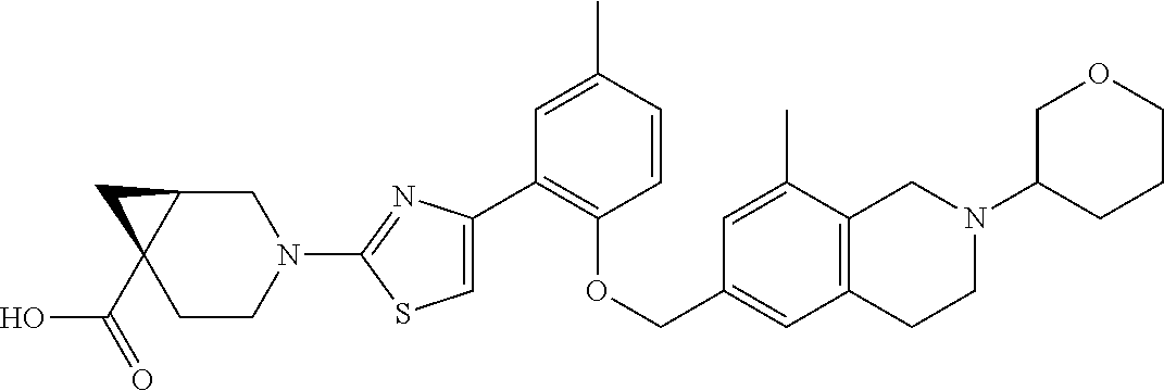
C1(C2=CSC(N3CC4C(C(=O)O)(CC3)C4)=N2)=C(OCC2=CC3=C(C(C)=C2)CN(C2CCCOC2)CC3)C=CC(C)=C1
